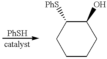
C1CCCC(O)C1[PhS].[catalyst]
